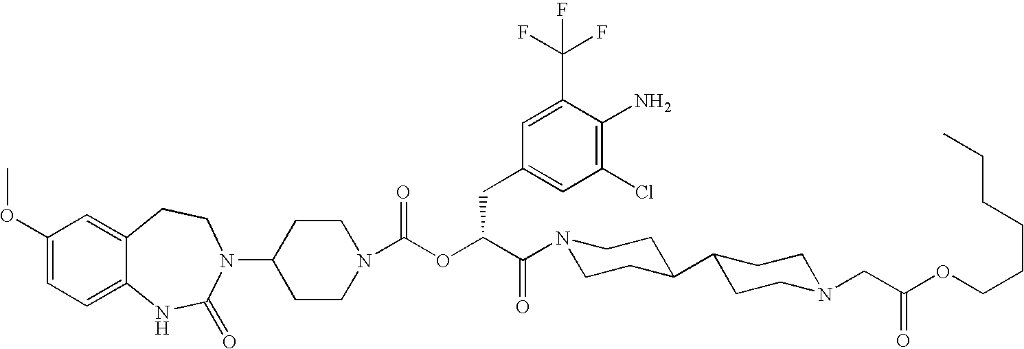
C1(OC)=CC=C2C(=C1)CCN(C1CCN(C(OC(C(N3CCC(C4CCN(CC(OCCCCCC)=O)CC4)CC3)=O)CC3=CC(Cl)=C(N)C(C(F)(F)F)=C3)=O)CC1)C(=O)N2
